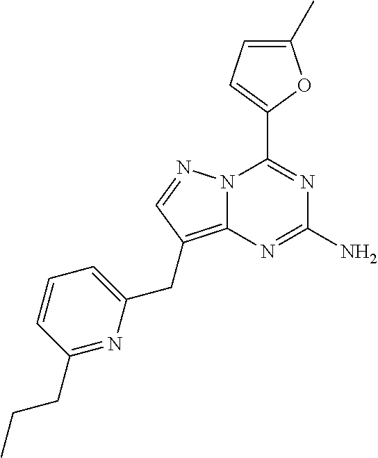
N12C(=C(CC3=CC=CC(CCC)=N3)C=N1)N=C(N)N=C2C1=CC=C(C)O1
